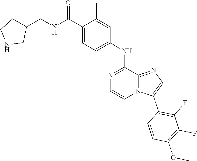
C1C(CNC(C2=CC=C(NC3=NC=CN4C3=NC=C4C3=C(F)C(F)=C(OC)C=C3)C=C2C)=O)CNC1
